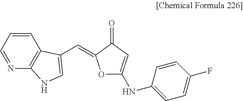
C1=CC=NC2=C1C(C=C1OC(NC3=CC=C(F)C=C3)=CC1=O)=CN2
